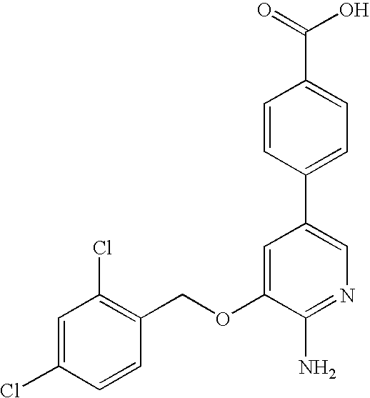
C1=C(Cl)C=CC(COC2=CC(C3=CC=C(C(=O)O)C=C3)=CN=C2N)=C1Cl
